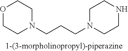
N1(CCCN2CCNCC2)CCOCC1
